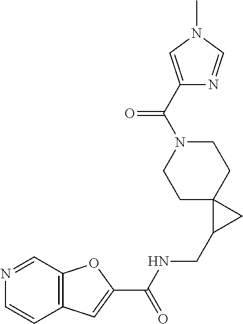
C1C2(CCN(C(C3=CN(C)C=N3)=O)C1)C(CNC(C1=CC3=C(O1)C=NC=C3)=O)C2
